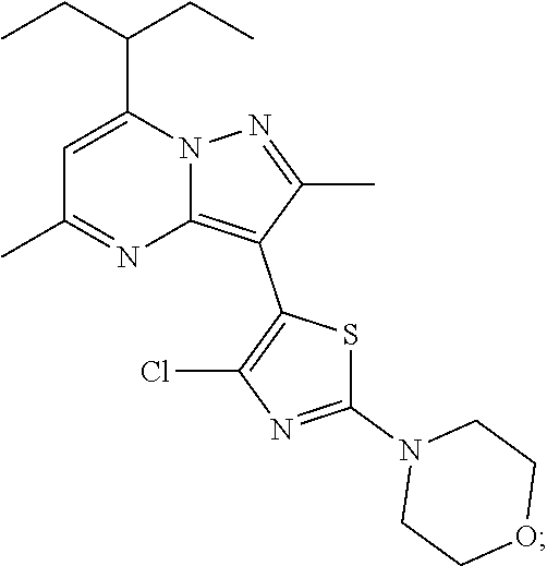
C1(C(CC)CC)=CC(C)=NC2=C(C3=C(Cl)N=C(N4CCOCC4)S3)C(C)=NN12
